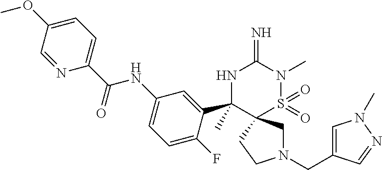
N1(CC2=CN(C)N=C2)CC2(CC1)S(=O)(=O)N(C)C(=N)NC2(C1=CC(NC(C2=CC=C(OC)C=N2)=O)=CC=C1F)C
